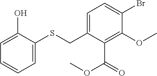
C1=C(CSC2=CC=CC=C2O)C(C(=O)OC)=C(OC)C(Br)=C1
